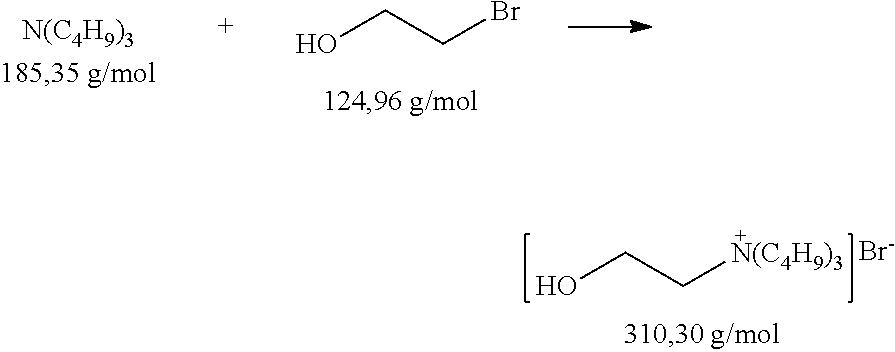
[N(C4H9)3].OCCBr.OCC[N(C4H9)3].[Br-]
